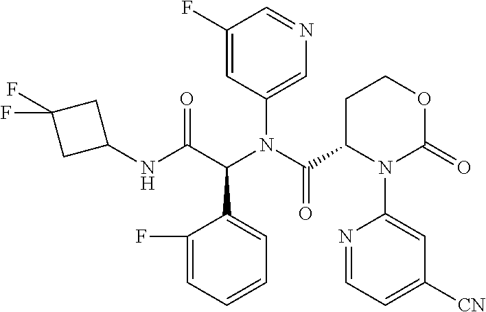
C1(F)=CC=CC=C1C(C(NC1CC(F)(F)C1)=O)N(C(=O)C1CCOC(=O)N1C1=CC([CN])=CC=N1)C1=CN=CC(F)=C1
